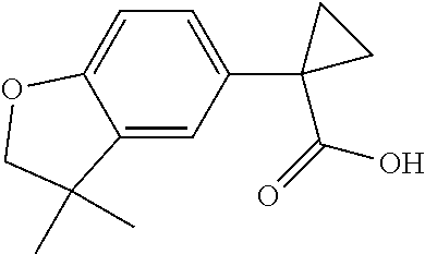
C12=CC(C3(C(O)=O)CC3)=CC=C1OCC2(C)C
